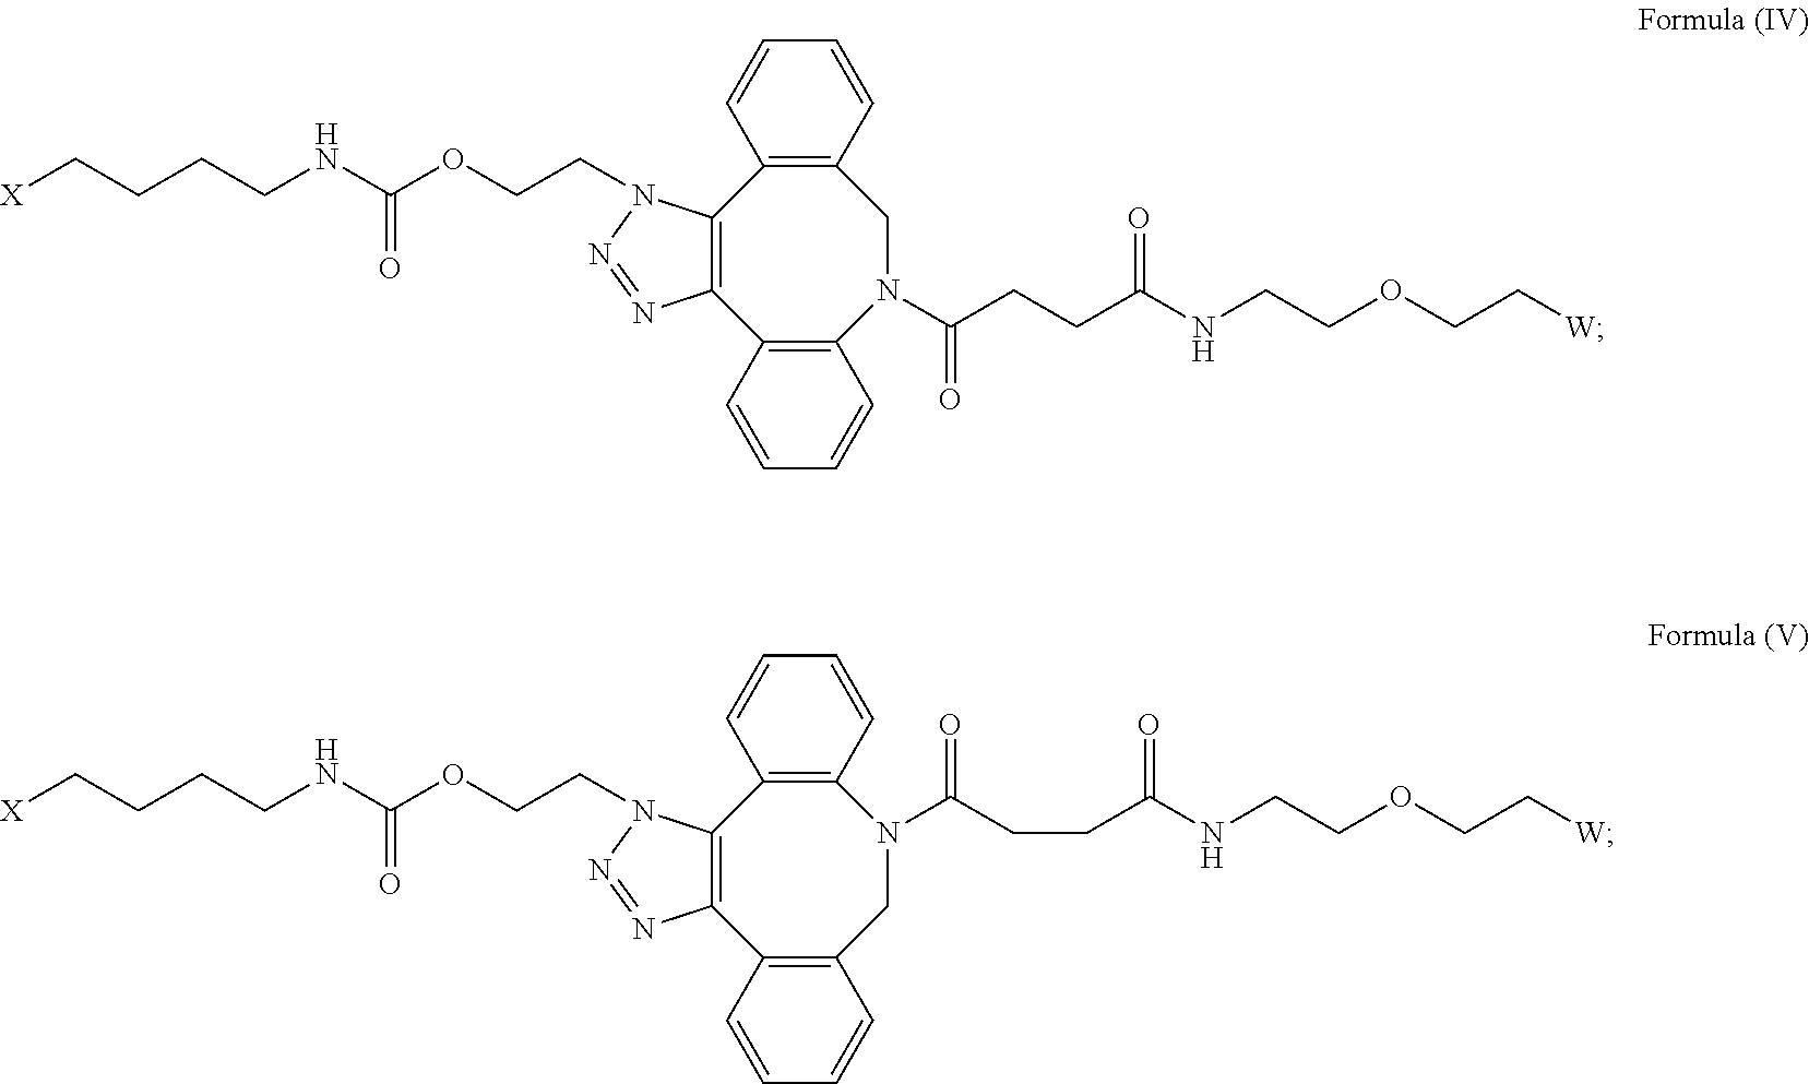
C(N1C2=C(C3=C(N(C(CCC(NCCOCC[W])=O)=O)CC4=C2C=CC=C4)C=CC=C3)N=N1)COC(NCCCC[X])=O.C(N1C2=C(C3=C(CN(C(CCC(NCCOCC[W])=O)=O)C4=C2C=CC=C4)C=CC=C3)N=N1)COC(NCCCC[X])=O
